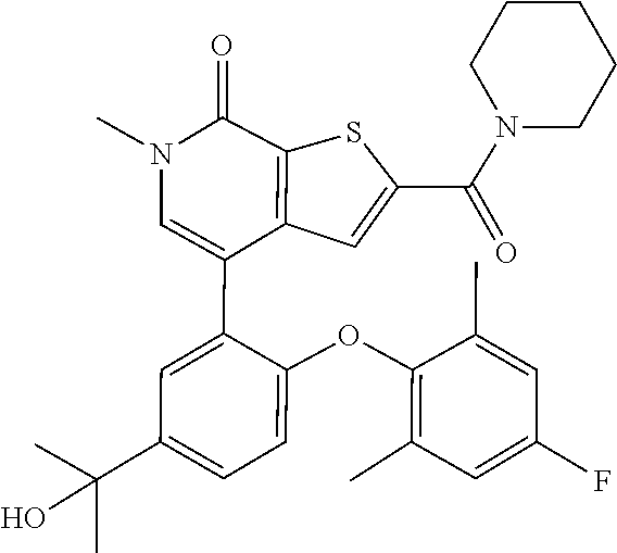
C1(C)=C(OC2=CC=C(C(O)(C)C)C=C2C2=CN(C)C(=O)C3=C2C=C(C(N2CCCCC2)=O)S3)C(C)=CC(F)=C1
